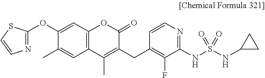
C1(OC2=NC=CS2)=CC2=C(C=C1C)C(C)=C(CC1=C(F)C(NS(NC3CC3)(=O)=O)=NC=C1)C(=O)O2
